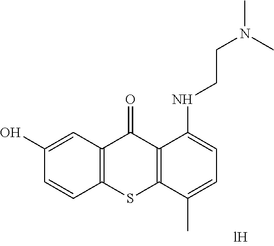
C1(O)=CC2=C(C=C1)SC1=C(C2=O)C(NCCN(C)C)=CC=C1C
